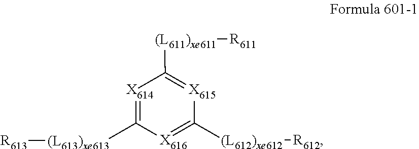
[X614]1=C([(L613)xe613][R613])[X616]=C([(L612)xe612][R612])[X615]=C1[(L611)xe611][R611]
